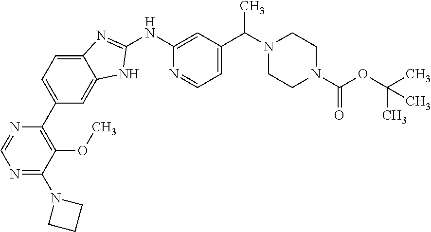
C1(C2=C(OC)C(N3CCC3)=NC=N2)=CC=C2C(=C1)NC(NC1=CC(C(N3CCN(C(=O)OC(C)(C)C)CC3)C)=CC=N1)=N2
